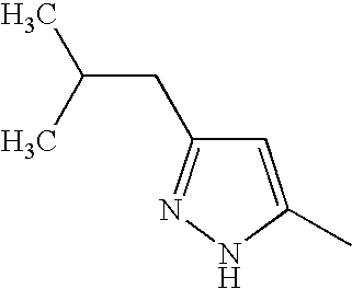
N1C(C)=CC(CC(C)C)=N1
